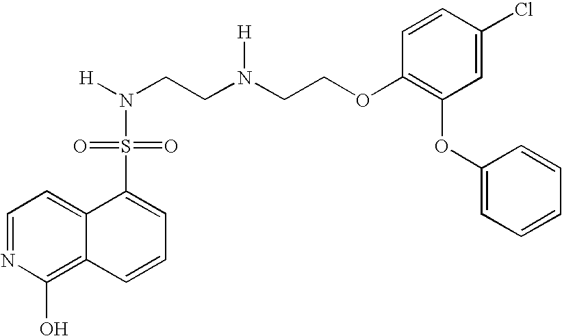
N(CCN(CCOC1=C(OC2=CC=CC=C2)C=C(Cl)C=C1)[H])([H])S(=O)(=O)C1=CC=CC2=C(O)N=CC=C12
